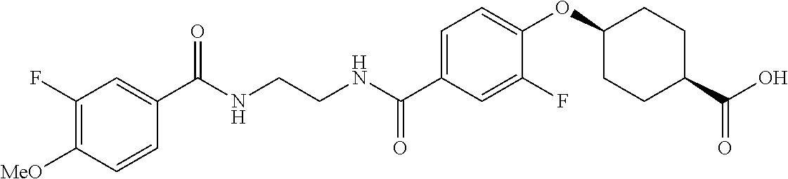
C1(C(NCCNC(C2=CC=C(OC3CCC(C(O)=O)CC3)C(F)=C2)=O)=O)=CC(F)=C([MeO])C=C1
